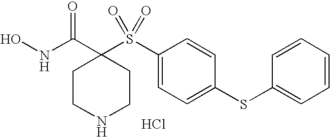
Cl.N(C(=O)C1(S(C2=CC=C(SC3=CC=CC=C3)C=C2)(=O)=O)CCNCC1)O
